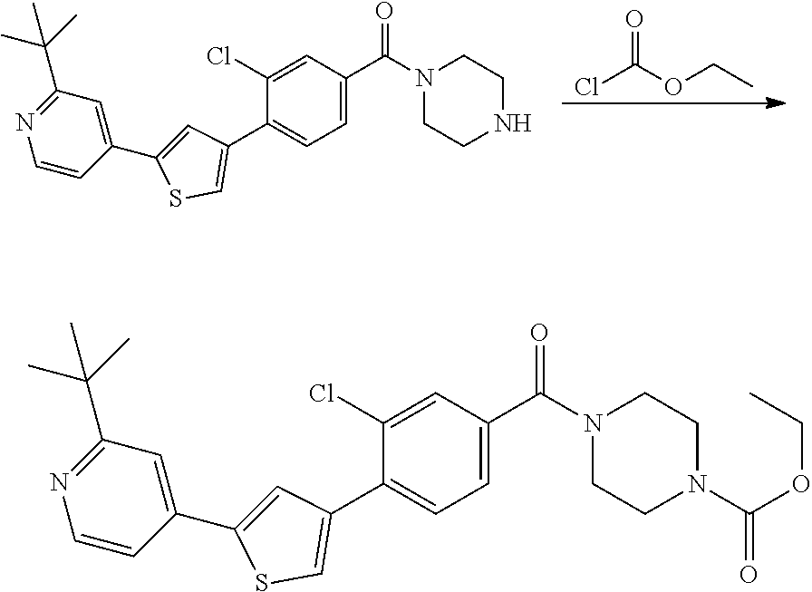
ClC(OCC)=O.C1(C2=CC(C3=CC=C(C(N4CCNCC4)=O)C=C3Cl)=CS2)=CC(C(C)(C)C)=NC=C1.C1(C2=CC(C3=CC=C(C(=O)N4CCN(C(OCC)=O)CC4)C=C3Cl)=CS2)=CC(C(C)(C)C)=NC=C1
